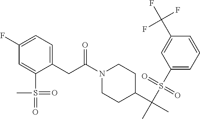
C1(S(C(C)(C2CCN(C(CC3=CC=C(F)C=C3S(=O)(=O)C)=O)CC2)C)(=O)=O)=CC=CC(C(F)(F)F)=C1
